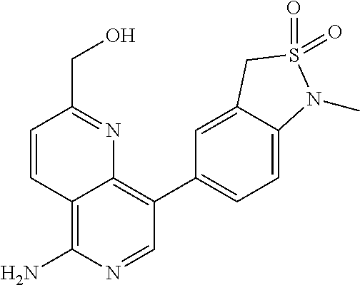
C12=C(N)N=CC(C3=CC=C4C(=C3)CS(=O)(=O)N4C)=C1N=C(CO)C=C2
